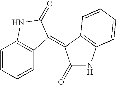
C1=CC=CC2=C1NC(=O)C2=C1C(=O)NC2=C1C=CC=C2
